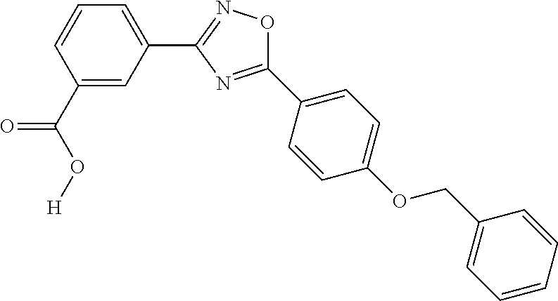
C1(C(=O)O[H])=CC(C2=NOC(C3=CC=C(OCC4=CC=CC=C4)C=C3)=N2)=CC=C1
